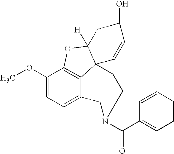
C12=C3C(OC)=CC=C1CN(C(C1=CC=CC=C1)=O)CCC21C([H])(O3)CC(O)C=C1
